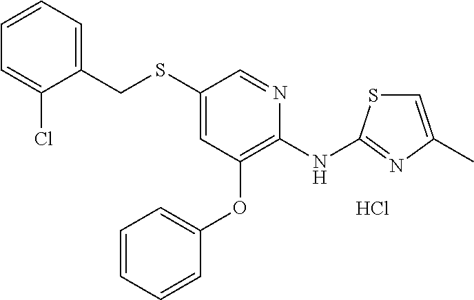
C1=CC=CC(OC2=C(NC3=NC(C)=CS3)N=CC(SCC3=CC=CC=C3Cl)=C2)=C1.Cl
